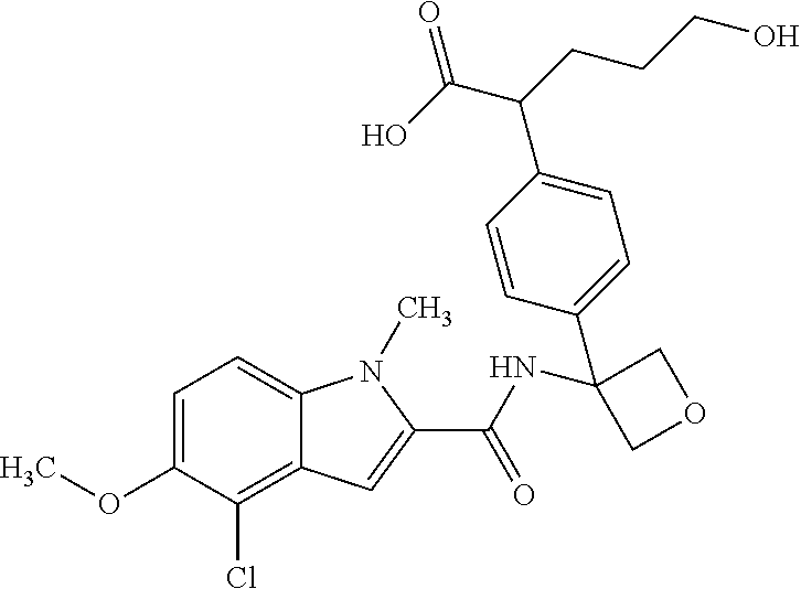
C1=C(OC)C(Cl)=C2C(=C1)N(C)C(C(NC1(C3=CC=C(C(CCCO)C(O)=O)C=C3)COC1)=O)=C2
